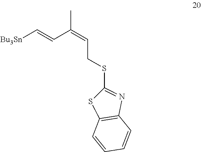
[Bu3Sn]C=CC(=CCSC1=NC2=C(S1)C=CC=C2)C
